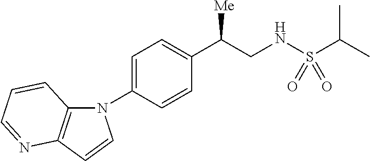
N1(C2=CC=C(C(CNS(C(C)C)(=O)=O)[Me])C=C2)C2=C(C=C1)N=CC=C2
